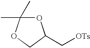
O1C(C)(C)OCC1C[OTs]
